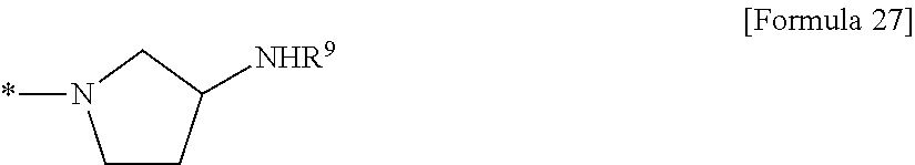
C1CC([NHR9])CN1*
